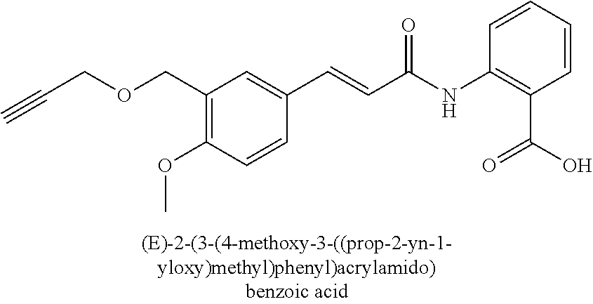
C1(COCC#C)=C(OC)C=CC(C=CC(NC2=C(C(O)=O)C=CC=C2)=O)=C1
